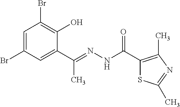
C1=C(Br)C=C(C(=NNC(C2=C(C)N=C(C)S2)=O)C)C(O)=C1Br
